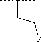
CC(C)CCF
